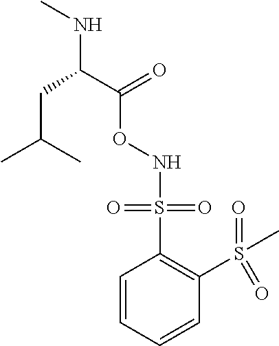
N(OC(=O)C(CC(C)C)NC)S(C1=C(S(C)(=O)=O)C=CC=C1)(=O)=O
